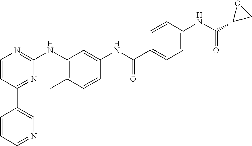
C1(C2=CN=CC=C2)=NC(NC2=C(C)C=CC(NC(C3=CC=C(NC(C4CO4)=O)C=C3)=O)=C2)=NC=C1
